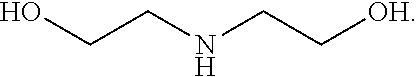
OCCNCC[OH]
